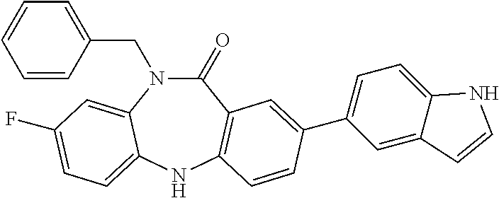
C1=CC(CN2C(=O)C3=C(NC4=CC=C(F)C=C24)C=CC(C2=CC=C4C(=C2)C=CN4)=C3)=CC=C1
